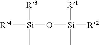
[R4][Si](O[Si]([R2])([R1])C)([R3])C
